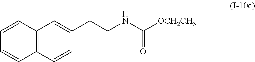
C12=C(C=CC(CCNC([OCH2CH3])=O)=C1)C=CC=C2
